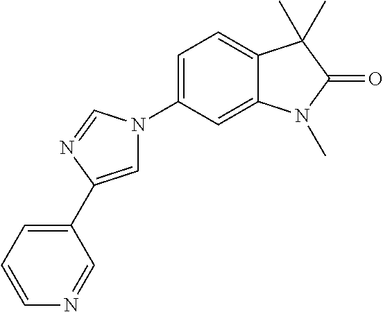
C1=C(C2=CC=CN=C2)N=CN1C1=CC=C2C(=C1)N(C)C(=O)C2(C)C
